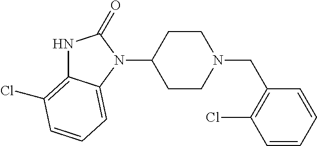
N1C2=C(Cl)C=CC=C2N(C2CCN(CC3=C(Cl)C=CC=C3)CC2)C1=O
